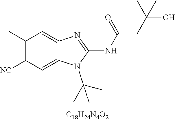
[C18H24N4O2].C1(C)=C([NC])C=C2C(=C1)N=C(NC(CC(O)(C)C)=O)N2C(C)(C)C
